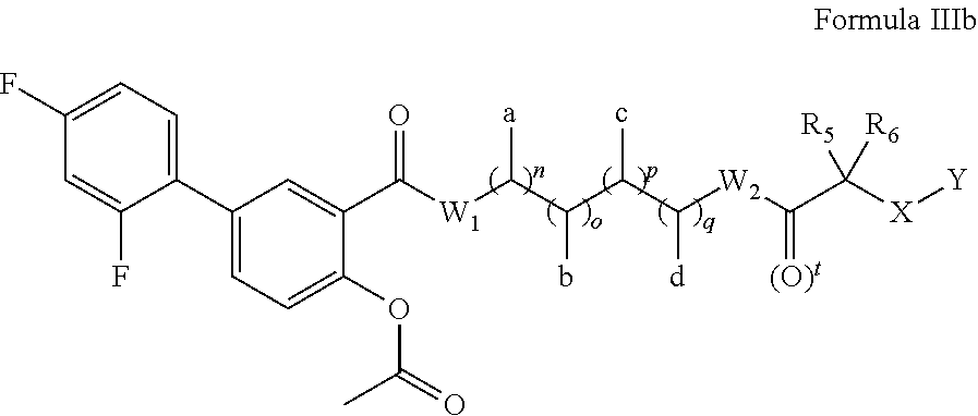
C1(F)=CC=C(C2=CC=C(OC(=O)C)C(C([W1]C(C(C(C([W2]C(C([X][Y])([R5])[R6])=[(O)t])[d])c)b)[a])=O)=C2)C(F)=C1
